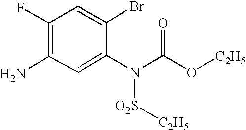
C1(N)=C(F)C=C(Br)C(N(C(O[C2H5])=O)[O2S][C2H5])=C1
